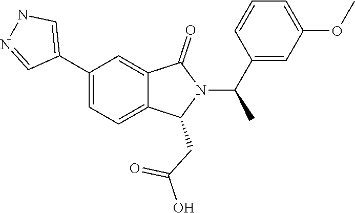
N1=CC(C2=CC=C3C(=C2)C(=O)N(C(C2=CC(OC)=CC=C2)C)C3CC(O)=O)=CN1
